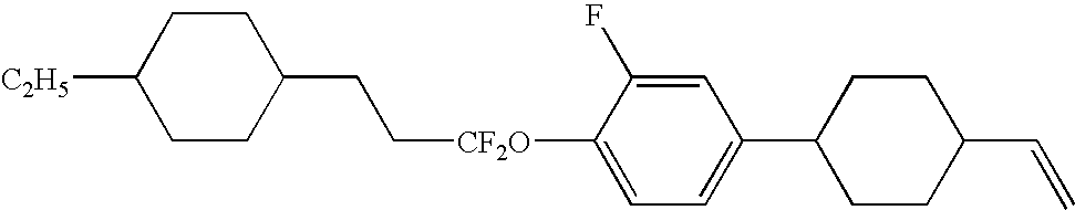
C([CF2O]C1=CC=C(C2CCC(C=C)CC2)C=C1F)CC1CCC([C2H5])CC1
